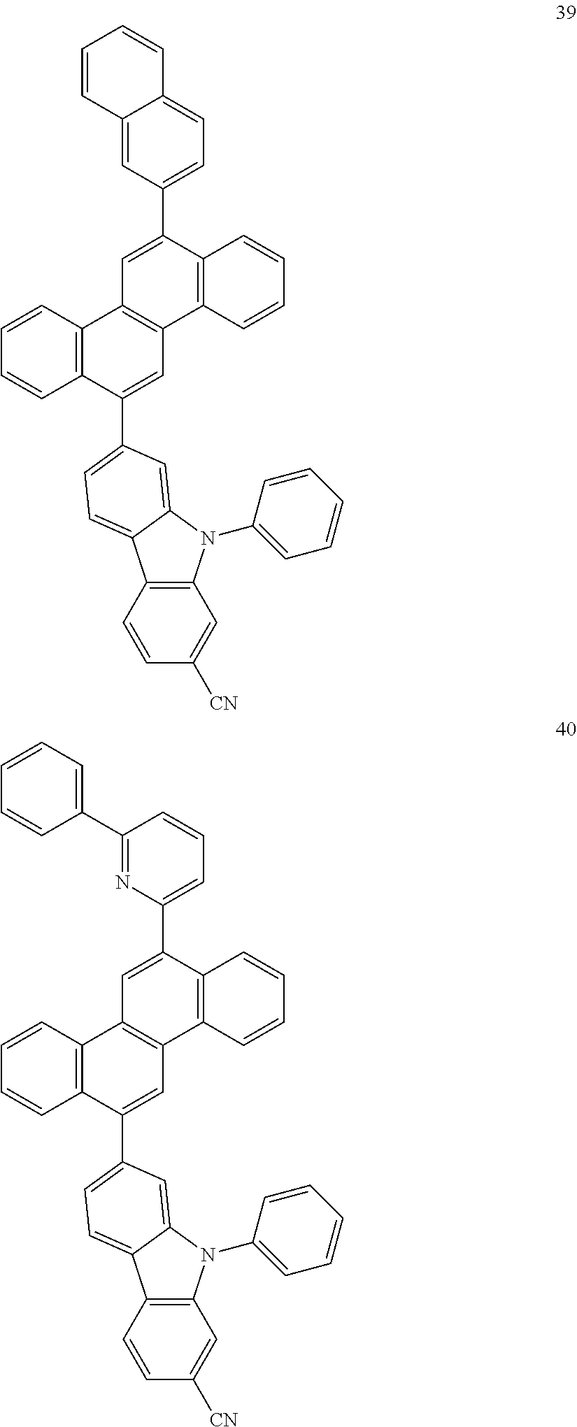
C12=C(N(C3=CC=CC=C3)C3=CC(C4=CC5=C(C6=C4C=CC=C6)C=C(C4=CC=C6C(=C4)C=CC=C6)C4=C5C=CC=C4)=CC=C13)C=C([CN])C=C2.C12=C(N(C3=CC=CC=C3)C3=CC(C4=CC5=C(C6=C4C=CC=C6)C=C(C4=CC=CC(C6=CC=CC=C6)=N4)C4=C5C=CC=C4)=CC=C13)C=C([CN])C=C2
